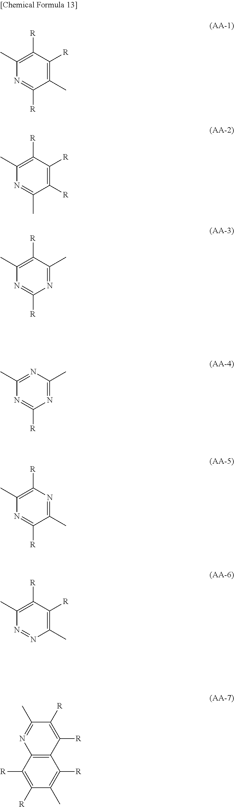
C1(C)=C([R])C([R])=C(C)N=C1[R].C1([R])=C([R])C([R])=C(C)N=C1C.N1=C(C)C([R])=C(C)N=C1[R].N1=C(C)N=C(C)N=C1[R].C1(C)=NC([R])=C(C)N=C1[R].C1(C)=C([R])C([R])=C(C)N=N1.C12=C(C([R])=C([R])C(C)=C1[R])N=C(C)C([R])=C2[R]
